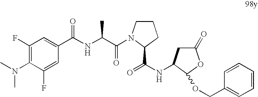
C1(F)=C(N(C)C)C(F)=CC(C(NC(C(=O)N2CCCC2C(NC2CC(=O)OC2OCC2=CC=CC=C2)=O)C)=O)=C1
